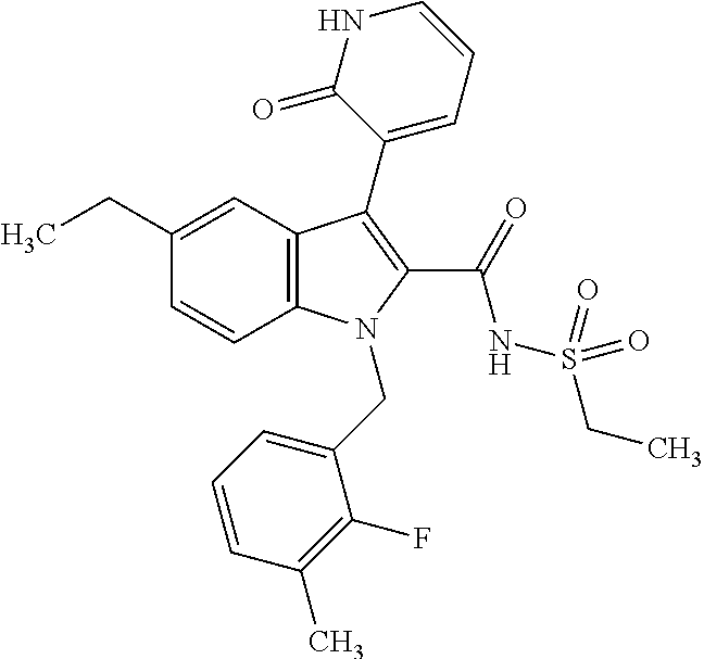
C1(CC)=CC2=C(C=C1)N(CC1=CC=CC(C)=C1F)C(C(NS(CC)(=O)=O)=O)=C2C1=CC=CNC1=O
